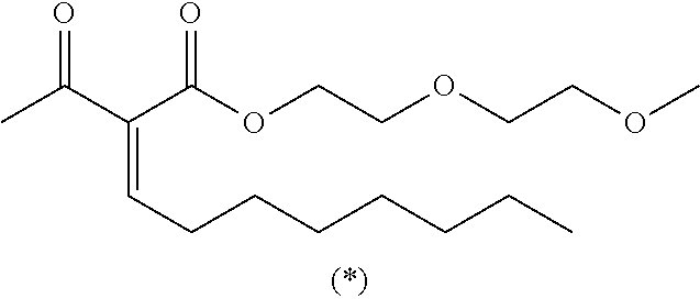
C(=CCCCCCCC)(C(C)=O)C(OCCOCCOC)=O
